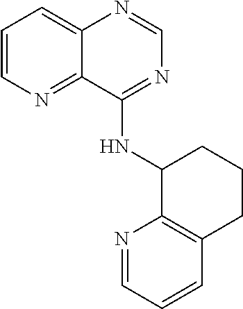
C1=CN=C2C(=C1)N=CN=C2NC1C2=C(CCC1)C=CC=N2
